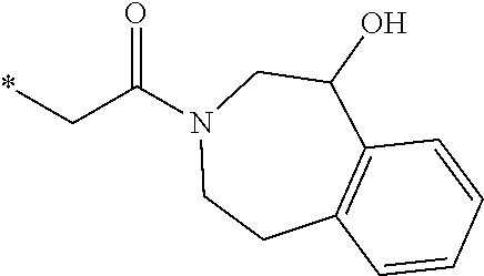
C(C*)(=O)N1CC(O)C2=C(C=CC=C2)CC1
